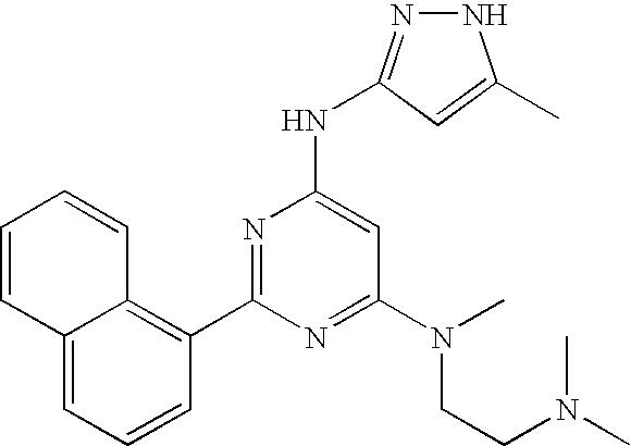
N1N=C(NC2=CC(N(CCN(C)C)C)=NC(C3=C4C(=CC=C3)C=CC=C4)=N2)C=C1C
